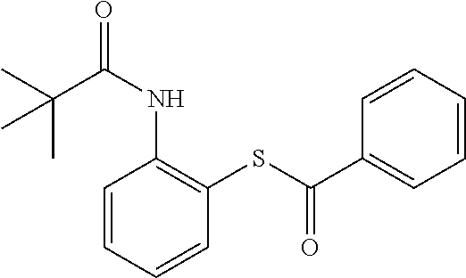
CC(C(NC1=C(SC(C2=CC=CC=C2)=O)C=CC=C1)=O)(C)C
